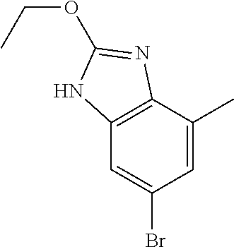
C1=C(C)C2=C(C=C1Br)NC(OCC)=N2
